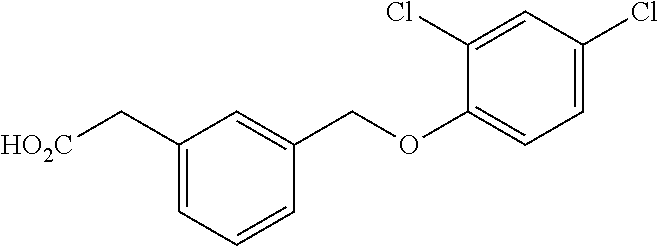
C1(C[HO2C])=CC=CC(COC2=CC=C(Cl)C=C2Cl)=C1
